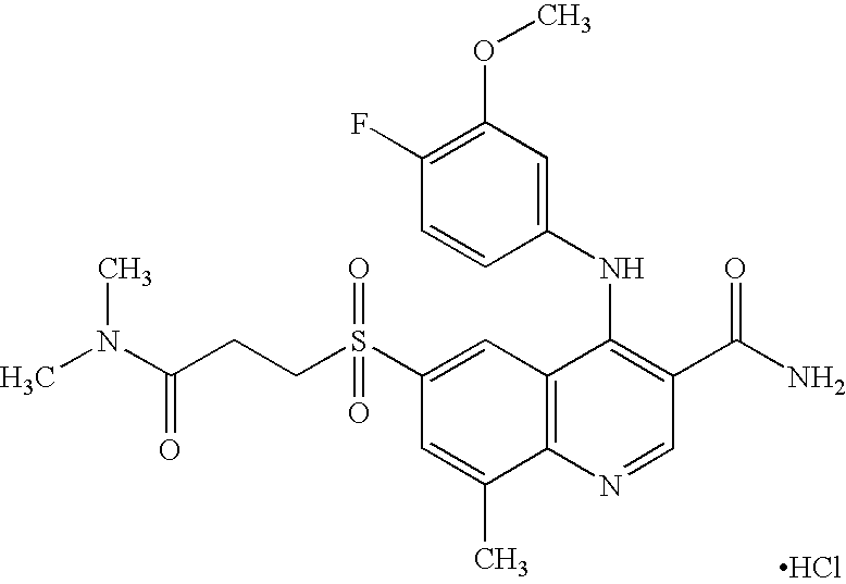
C12=C(N=CC(C(N)=O)=C1NC1=CC(OC)=C(F)C=C1)C(C)=CC(S(CCC(N(C)C)=O)(=O)=O)=C2.Cl
